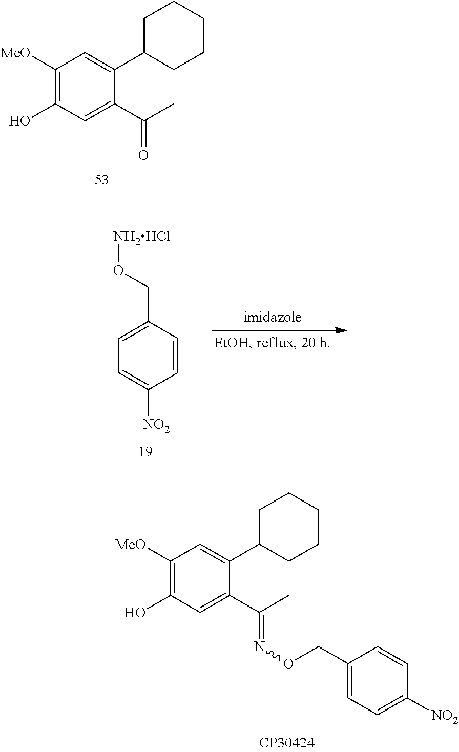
C1=CC(CO[NH2HCl])=CC=C1[NO2].C1([MeO])=C(O)C=C(C(C)=O)C(C2CCCCC2)=C1.C1([MeO])=C(O)C=C(C(=NOCC2=CC=C([NO2])C=C2)C)C(C2CCCCC2)=C1
